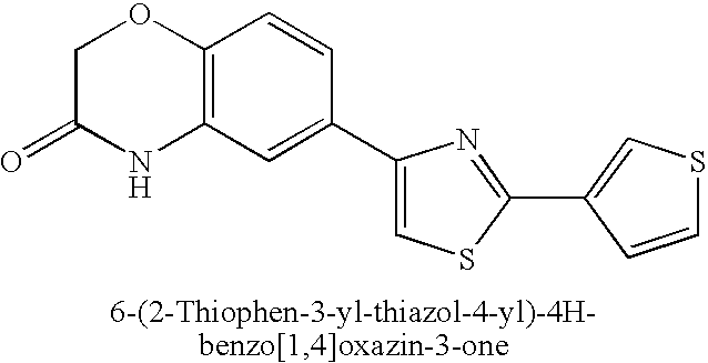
C1C(=O)NC2=C(O1)C=CC(C1=CSC(C3=CSC=C3)=N1)=C2
